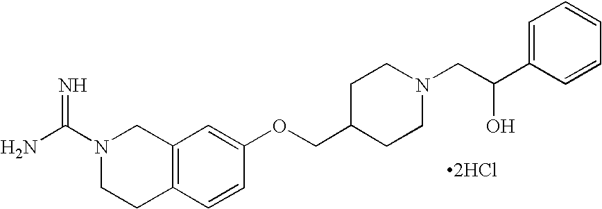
N1(C(N)=N)CCC2=C(C1)C=C(OCC1CCN(CC(O)C3=CC=CC=C3)CC1)C=C2.[2HCl]
